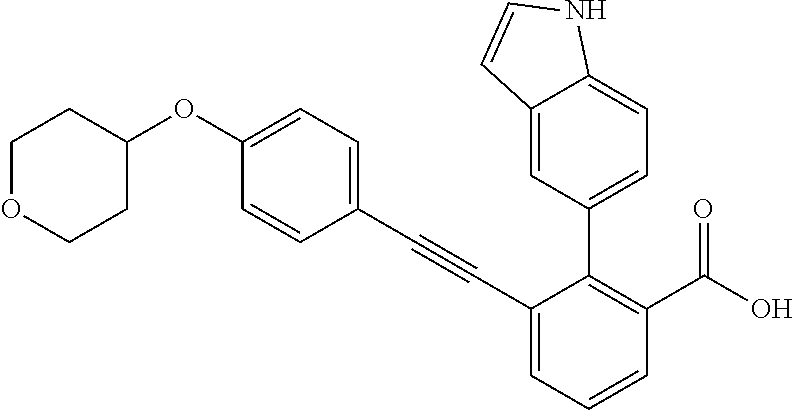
C1(C#CC2=CC=C(OC3CCOCC3)C=C2)=CC=CC(C(O)=O)=C1C1=CC=C2C(=C1)C=CN2
